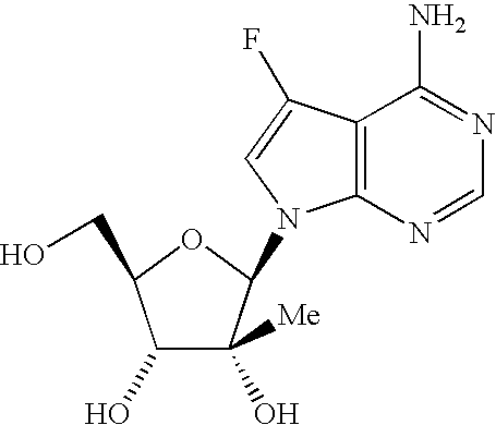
C1(O)C(O)([Me])C(N2C3=C(C(N)=NC=N3)C(F)=C2)OC1CO
